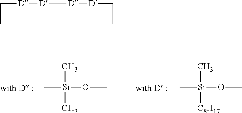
C[Si](C)(C)OC.C[Si](C)([C8H17])OC.C1[D][D][D][D]CCC1
